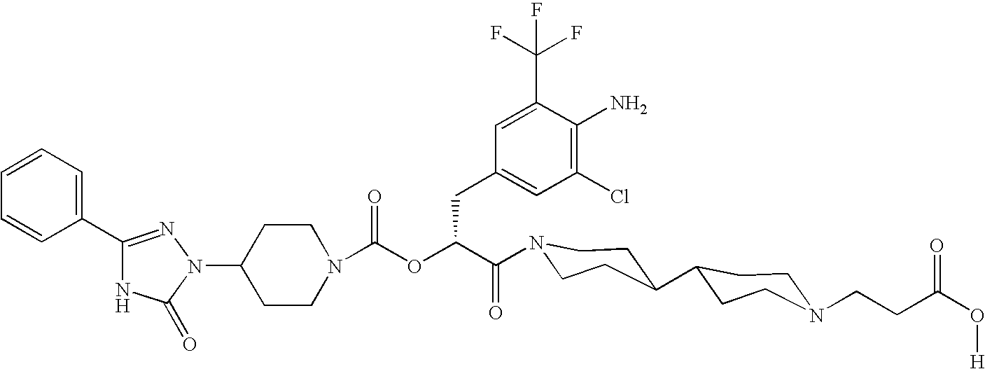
N1(C2CCN(C(=O)OC(C(=O)N3CCC(C4CCN(CCC(O[H])=O)CC4)CC3)CC3=CC(Cl)=C(N)C(C(F)(F)F)=C3)CC2)N=C(C2=CC=CC=C2)NC1=O
